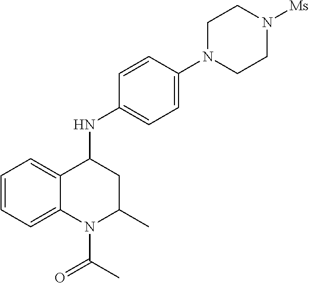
C1=CC=C2C(=C1)C(NC1=CC=C(N3CCN([Ms])CC3)C=C1)CC(C)N2C(C)=O
